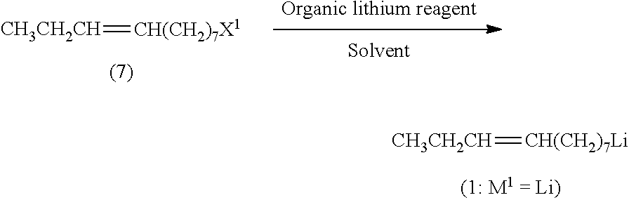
[Organic lithium reagent].[CH3CH2CH]=[CH(CH2)7X1].[CH3CH2CH]=[CH(CH2)7Li]
